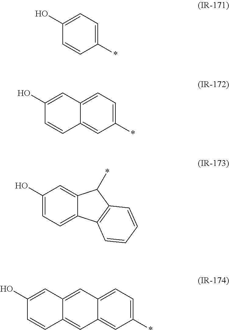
C1(O)=CC=C(*)C=C1.C1(O)=CC2=CC=C(*)C=C2C=C1.C1(O)=CC=C2C(=C1)C(*)C1=C2C=CC=C1.C1(O)=CC2=CC3=CC=C(*)C=C3C=C2C=C1
